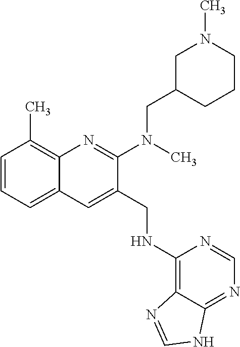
C1=CC=C2C(=C1C)N=C(N(C)CC1CCCN(C)C1)C(CNC1=C3C(=NC=N1)NC=N3)=C2
